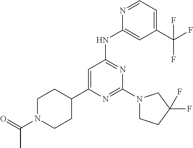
N1=C(N2CCC(F)(F)C2)N=C(NC2=CC(C(F)(F)F)=CC=N2)C=C1C1CCN(C(=O)C)CC1
